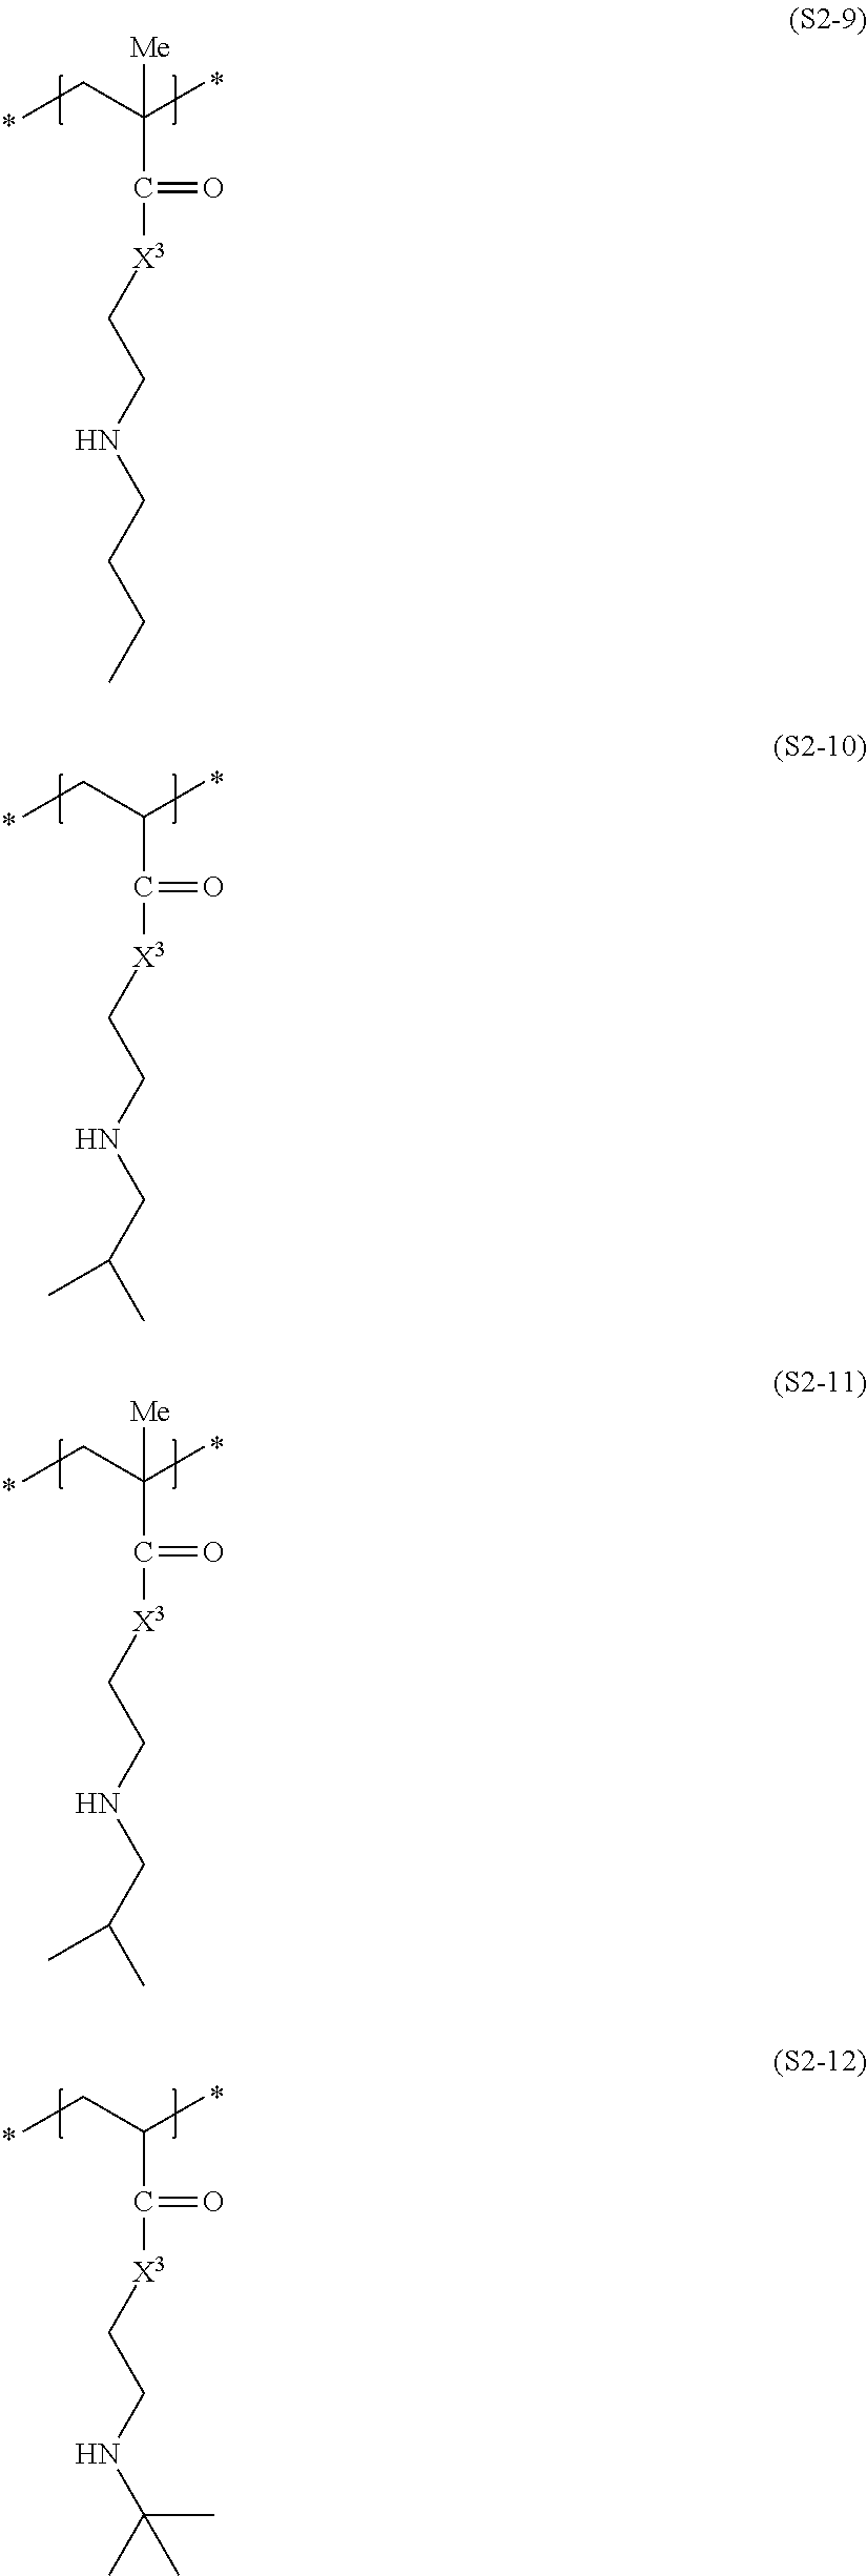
CCC(C)([Me])C([X3]CCNCCCC)=O.CCC(C)C([X3]CCNCC(C)C)=O.CCC(C)(C([X3]CCNCC(C)C)=O)[Me].CCC(C)C([X3]CCNC(C)(C)C)=O
